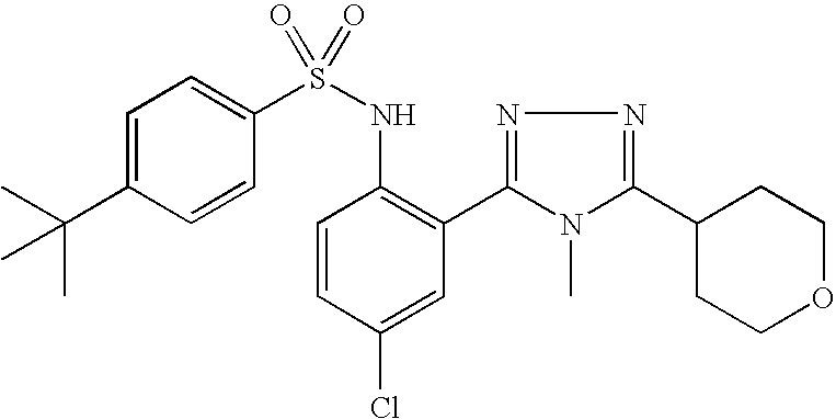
C1=C(C(C)(C)C)C=CC(S(NC2=C(C3=NN=C(C4CCOCC4)N3C)C=C(Cl)C=C2)(=O)=O)=C1
